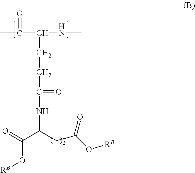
CC(=O)C(NC)CCC(NC(CC(O[RB])=O)C(O[RB])=O)=O
